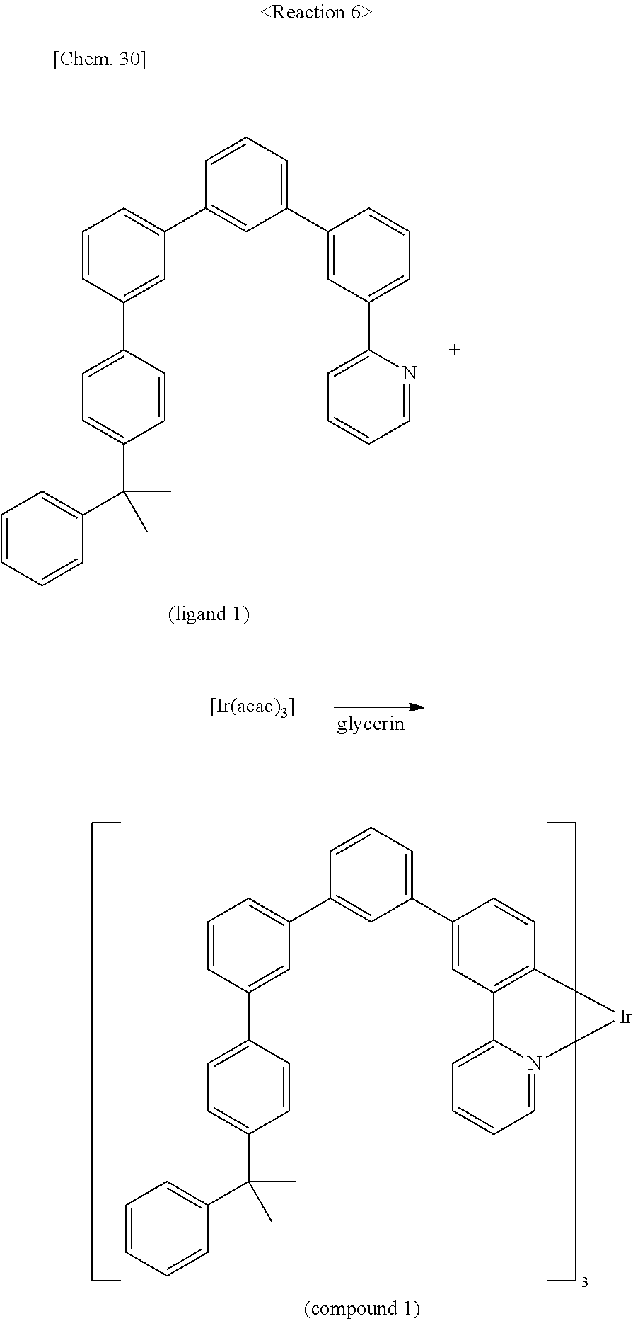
C12=C(C3=CC=CC=N3[Ir]1)C=C(C1=CC=CC(C3=CC=CC(C4=CC=C(C(C5=CC=CC=C5)(C)C)C=C4)=C3)=C1)C=C2.C1=C(C2=CC=CC=N2)C=C(C2=CC=CC(C3=CC=CC(C4=CC=C(C(C5=CC=CC=C5)(C)C)C=C4)=C3)=C2)C=C1
